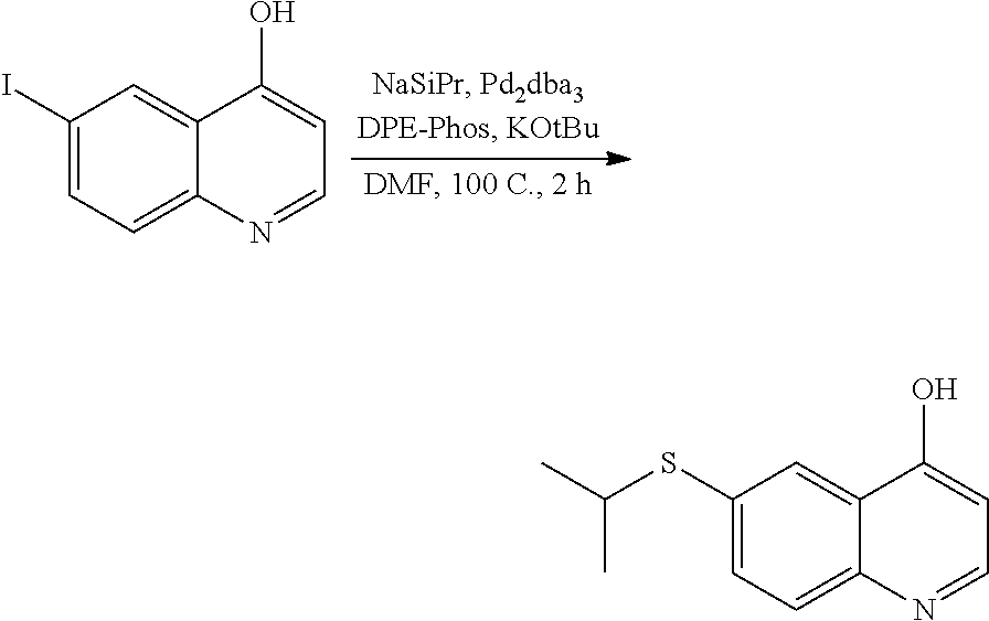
C1(SC(C)C)=CC=C2C(=C1)C(O)=CC=N2.C1(I)=CC=C2C(=C1)C(O)=CC=N2
